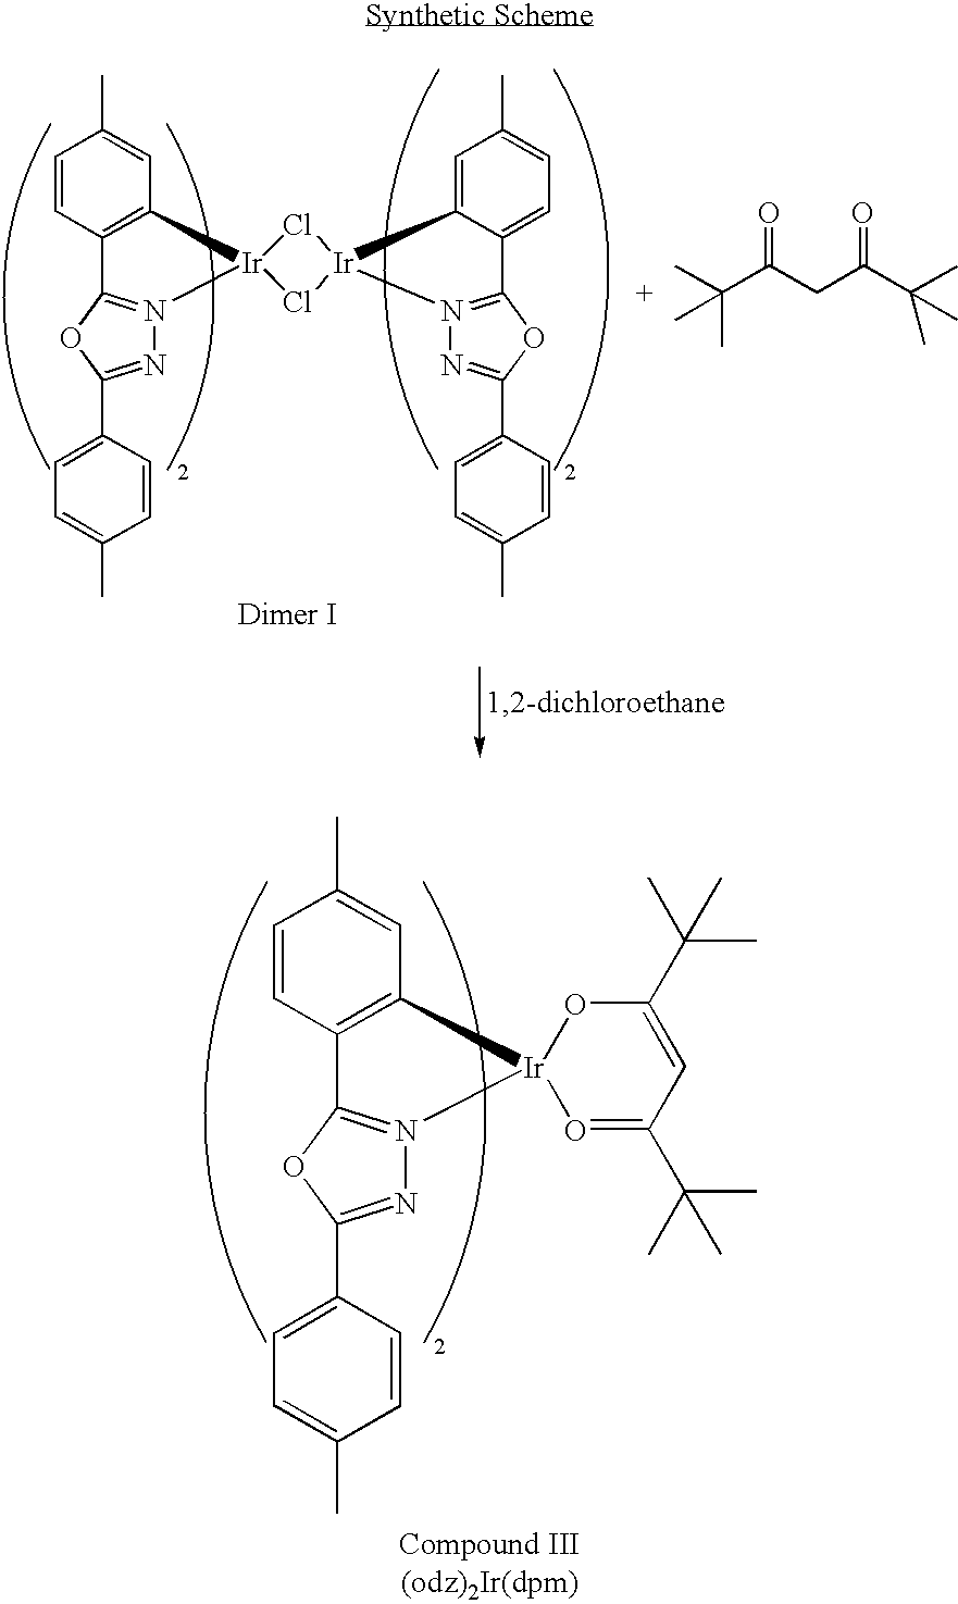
C1=CC2=C(C=C1C)[Ir]1(N3=C2OC(C2=CC=C(C)C=C2)=N3)O=C(C(C)(C)C)C=C(C(C)(C)C)O1.C1=CC2=C(C=C1C)[Ir]1(N3=C2OC(C2=CC=C(C)C=C2)=N3)Cl[Ir]2(Cl1)C1=CC(C)=CC=C1C1=N2N=C(C2=CC=C(C)C=C2)O1.C(C(CC(C(C)(C)C)=O)=O)(C)(C)C
